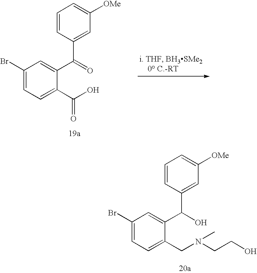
C1=C(CN(CCO)C)C(C(O)C2=CC([OMe])=CC=C2)=CC(Br)=C1.C1=C(C(O)=O)C(C(=O)C2=CC([OMe])=CC=C2)=CC(Br)=C1
